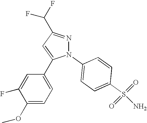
N1(C2=CC=C(S(N)(=O)=O)C=C2)N=C(C(F)F)C=C1C1=CC=C(OC)C(F)=C1
